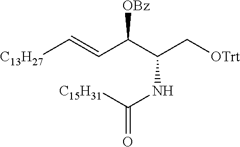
[OBz]C(C(C[OTrt])NC([C15H31])=O)C=C[C13H27]
